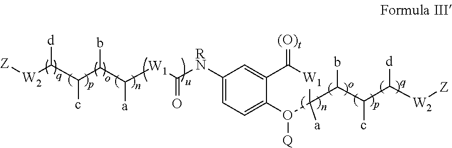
[Z][W2]C(C(C(C([W1]C([RN]C1=CC=C2C(=C1)C(=[(O)t])[W1]C([a])(C(C(C([W2][Z])[d])c)b)O2[Q])=O)[a])b)c)[d]
